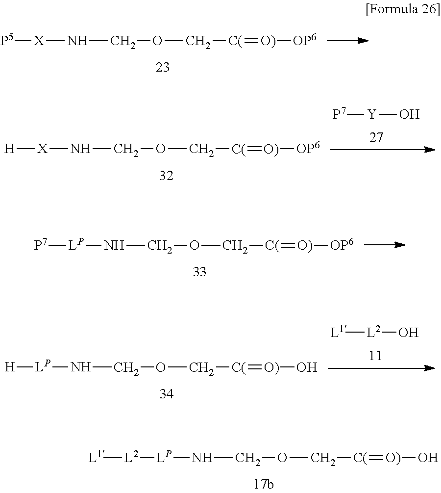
[X](NCOC[C(]=[O)][OP6])[P5].[P7][Y]O.[X](NCOC[C(]=[O)][OP6])[H].[LP](NCOC[C(]=[O)][OP6])[P7].[L1][L2]O.[LP](NCOC[C(]=[O)]O)[H].[LP](NCOC[C(]=[O)]O)[L2][L1]
